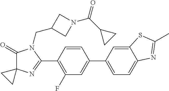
C1(=O)C2(N=C(C3=C(F)C=C(C4=CC=C5C(=C4)SC(C)=N5)C=C3)N1CC1CN(C(C3CC3)=O)C1)CC2
